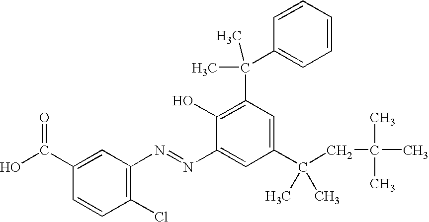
C1=CC(Cl)=C(N=NC2=CC(C(CC(C)(C)C)(C)C)=CC(C(C)(C)C3=CC=CC=C3)=C2O)C=C1C(=O)O
